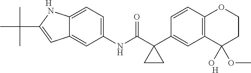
C12=CC=C(NC(C3(C4=CC5=C(C=C4)OCCC5(OC)O)CC3)=O)C=C1C=C(C(C)(C)C)N2.[H].[H]
